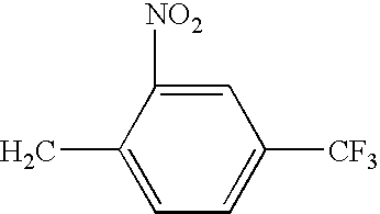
C1(C)=CC=C([CF3])C=C1[NO2]
